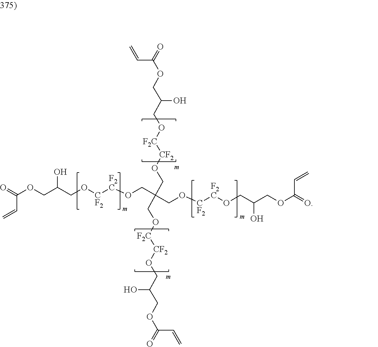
C(OCC(CO[F2C][CF2]OCC(CO[CF2][F2C]OCC(COC(=O)C=C)O)(CO[F2C][CF2]OCC(COC(=O)C=C)O)CO[F2C][CF2]OCC(COC(=O)C=C)O)O)(=O)C=C
